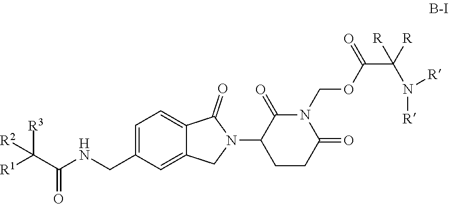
C1=C(CNC(C([R3])([R2])[R1])=O)C=C2C(=C1)C(=O)N(C1C(=O)N(COC(C(N([R])[R])([R])[R])=O)C(=O)CC1)C2
